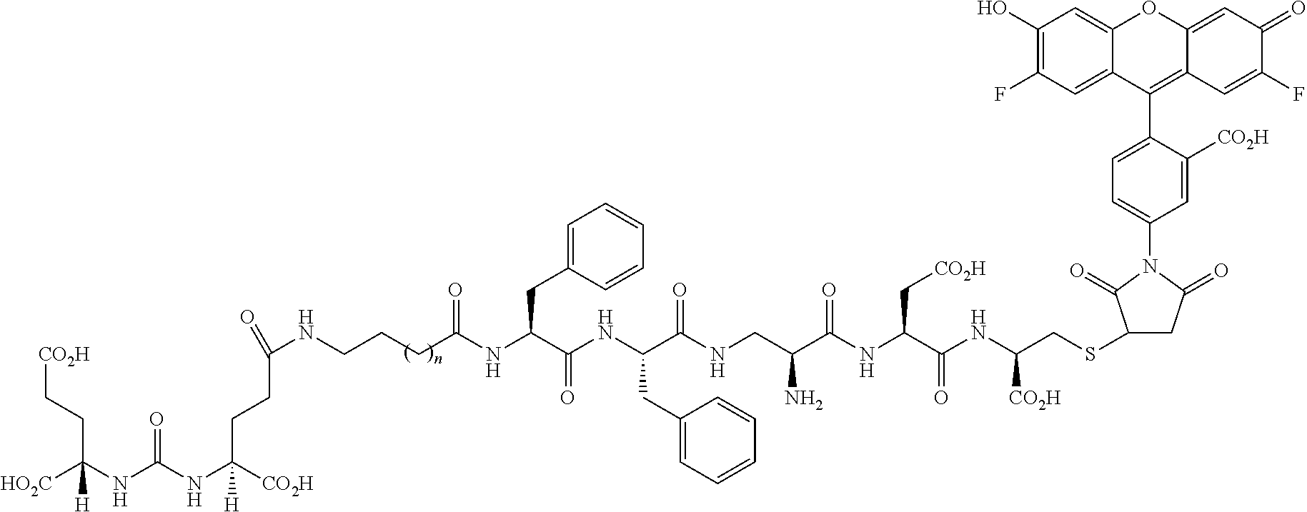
[CO2H]CCC(NC(NC([CO2H])(CCC(=O)NCCCC(NC(C(=O)NC(CC1=CC=CC=C1)C(NCC(N)C(NC(C(=O)NC([CO2H])CSC1CC(=O)N(C2=CC=C(C3=C4C(=CC(=O)C(F)=C4)OC4=CC(O)=C(F)C=C34)C([CO2H])=C2)C1=O)C[CO2H])=O)=O)CC1=CC=CC=C1)=O)[H])=O)([HO2C])[H]
